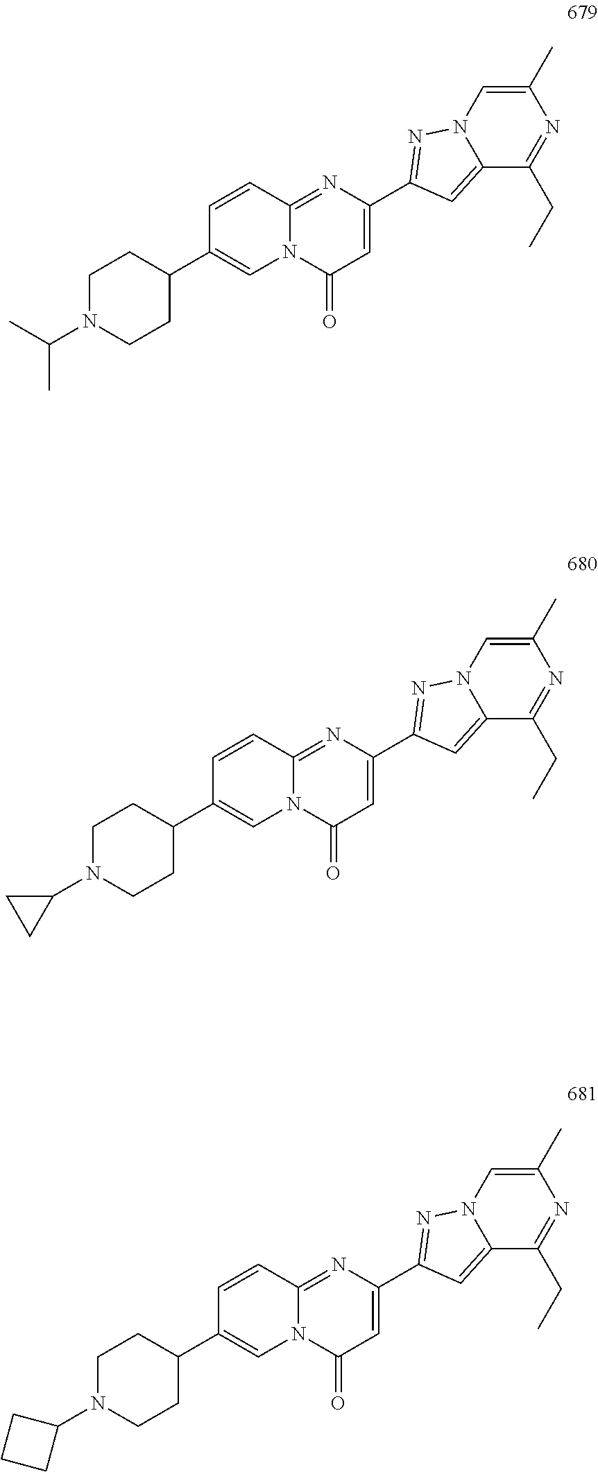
C1(C2=NN3C(=C2)C(CC)=NC(C)=C3)=CC(=O)N2C(=N1)C=CC(C1CCN(C(C)C)CC1)=C2.C1(C2=NN3C(=C2)C(CC)=NC(C)=C3)=CC(=O)N2C(=N1)C=CC(C1CCN(C3CC3)CC1)=C2.C1(C2=NN3C(=C2)C(CC)=NC(C)=C3)=CC(=O)N2C(=N1)C=CC(C1CCN(C3CCC3)CC1)=C2
